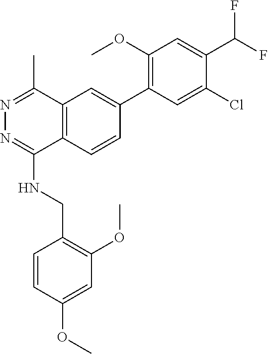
COC1=CC(OC)=C(CNC2=NN=C(C)C3=C2C=CC(C2=C(OC)C=C(C(F)F)C(Cl)=C2)=C3)C=C1
